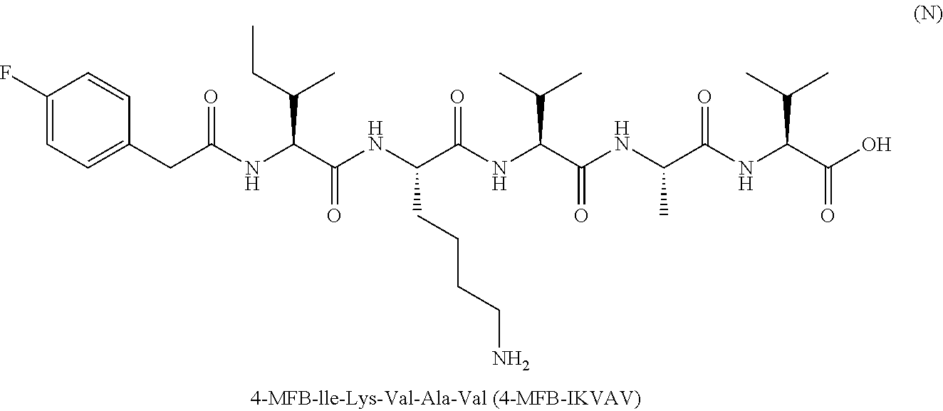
C1(F)=CC=C(CC(NC(C(NC(C(NC(C(NC(C(NC(C(O)=O)C(C)C)=O)C)=O)C(C)C)=O)CCCCN)=O)C(CC)C)=O)C=C1
